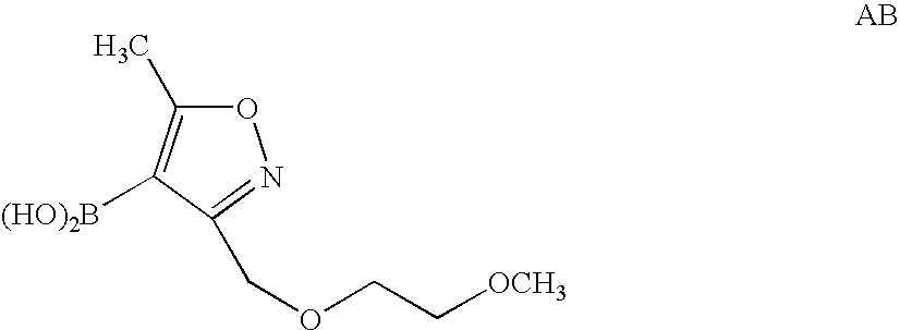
O1C(C)=C([(HO)2B])C(COCC[OCH3])=N1
